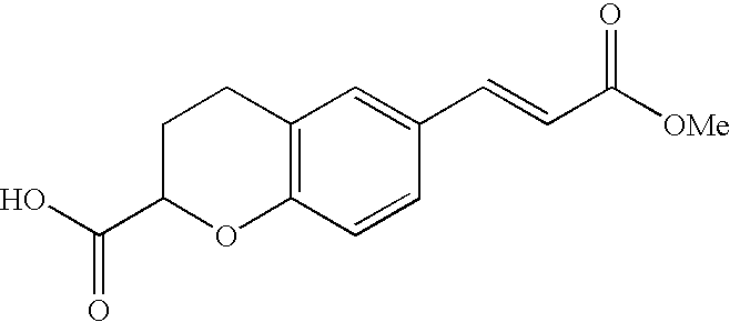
C12=C(C=CC(C=CC([OMe])=O)=C1)OC(C(O)=O)CC2
